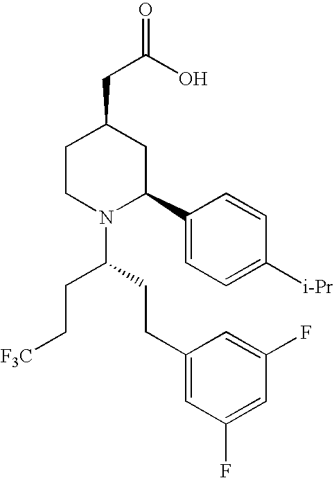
C1CN(C(CCC2=CC(F)=CC(F)=C2)CC[F3C])C(C2=CC=C([i-Pr])C=C2)CC1CC(=O)O
